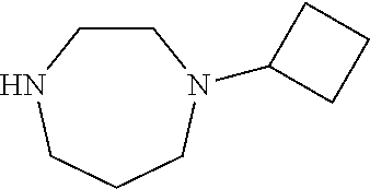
C1CNCCCN1C1CCC1
